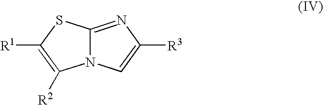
N12C(=NC([R3])=C1)SC([R1])=C2[R2]
